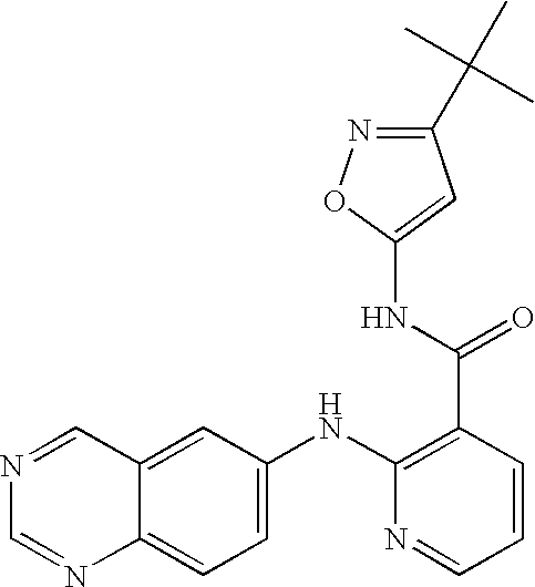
C1=NC=NC2=CC=C(NC3=C(C(NC4=CC(C(C)(C)C)=NO4)=O)C=CC=N3)C=C12
